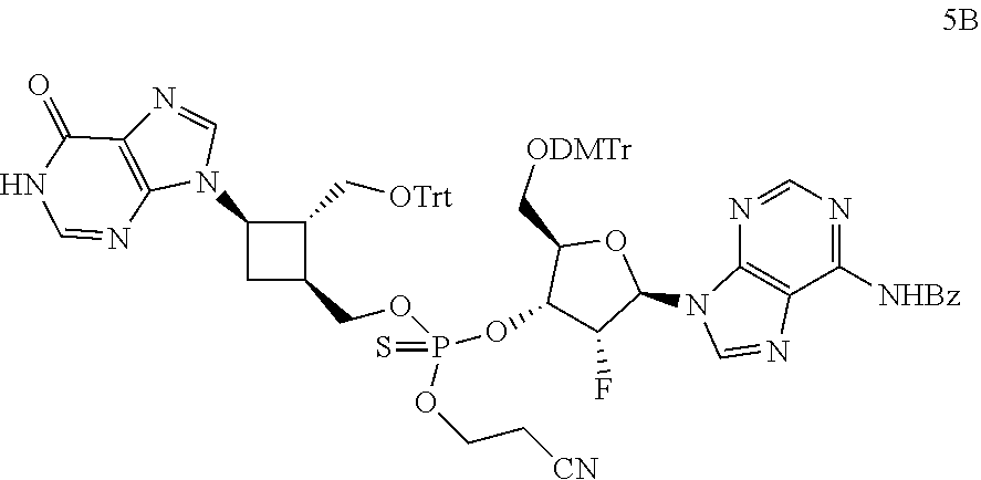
C1(N2C=NC3=C2N=CNC3=O)CC(COP(OC2C(C[ODMTr])OC(N3C4=C(C([NHBz])=NC=N4)N=C3)C2F)(OCC[CN])=S)C1C[OTrt]
